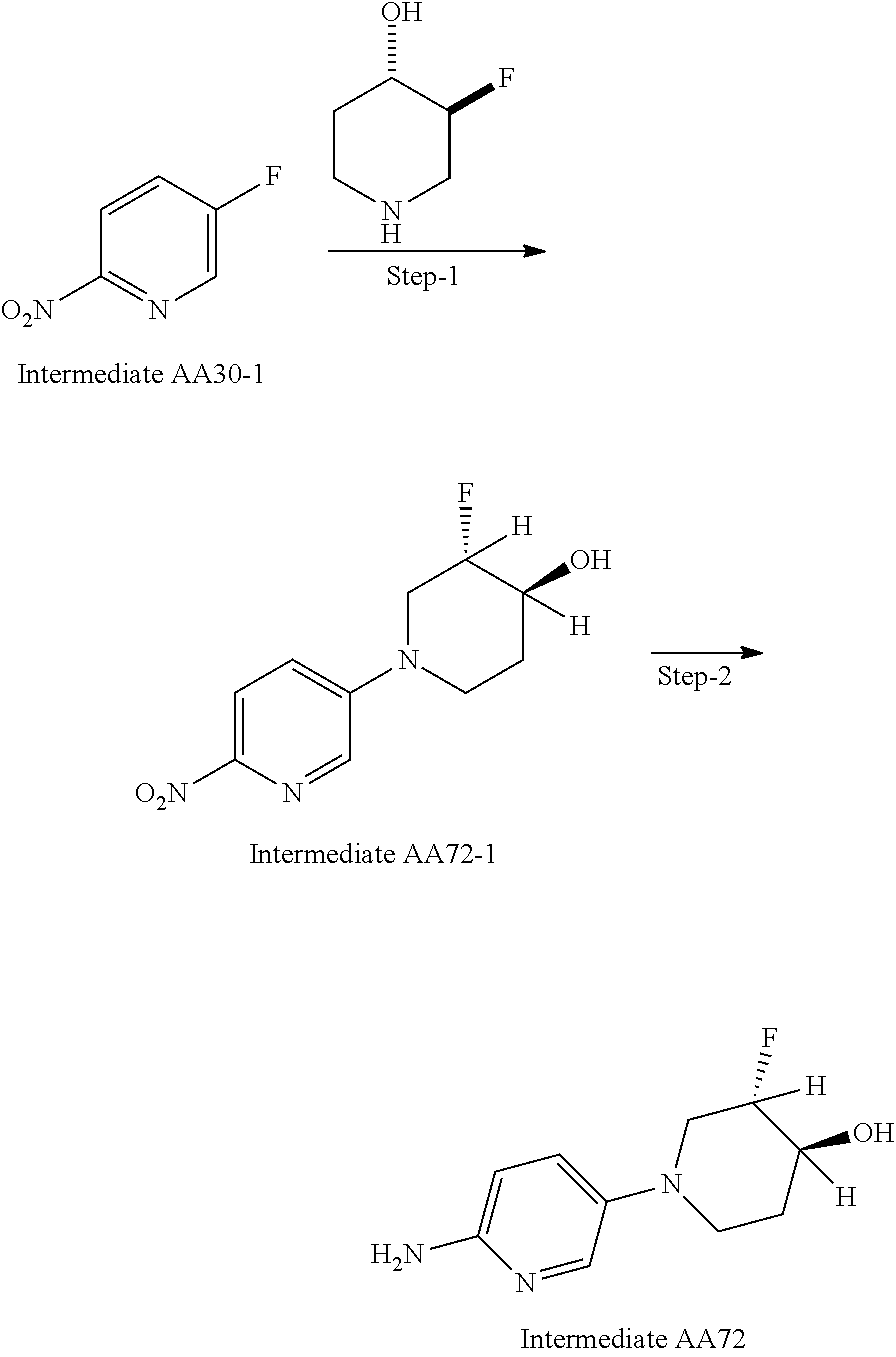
C1(F)=CN=C([O2N])C=C1.C1CNCC(F)C1O.C1=C([O2N])N=CC(N2CCC(O)([H])C(F)([H])C2)=C1.C1=C(N)N=CC(N2CCC(O)([H])C(F)([H])C2)=C1
